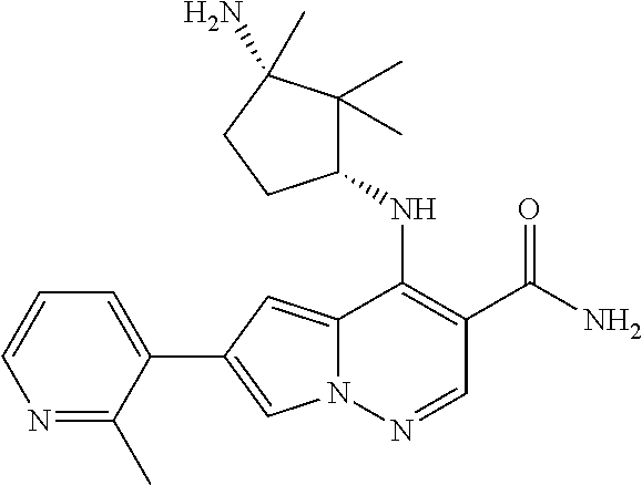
N12C(=CC(C3=CC=CN=C3C)=C1)C(NC1C(C)(C)C(N)(C)CC1)=C(C(N)=O)C=N2
